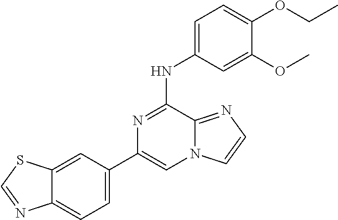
C12=CC(C3=CN4C(=NC=C4)C(NC4=CC=C(OCC)C(OC)=C4)=N3)=CC=C1N=CS2
